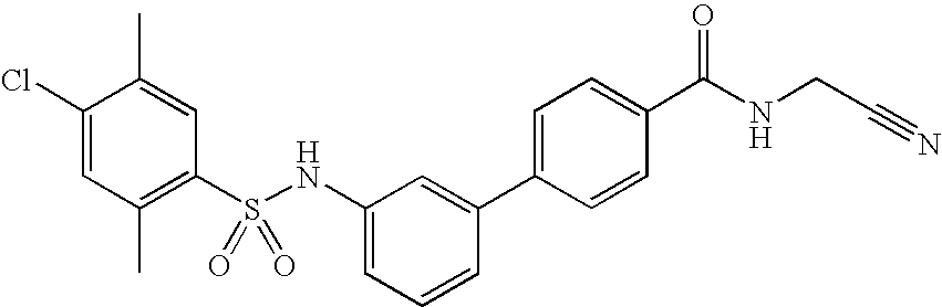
C1(Cl)=CC(C)=C(S(NC2=CC=CC(C3=CC=C(C(NCC#N)=O)C=C3)=C2)(=O)=O)C=C1C
